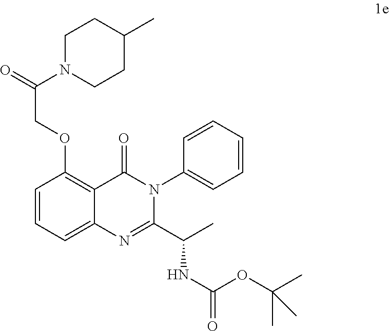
C1=CC=C2C(=C1OCC(N1CCC(C)CC1)=O)C(=O)N(C1=CC=CC=C1)C(C(C)NC(=O)OC(C)(C)C)=N2
